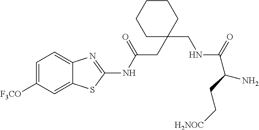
C1=C([F3CO])C=C2C(=C1)N=C(NC(CC1(CNC(=O)C(CC[H2NOC])N)CCCCC1)=O)S2
